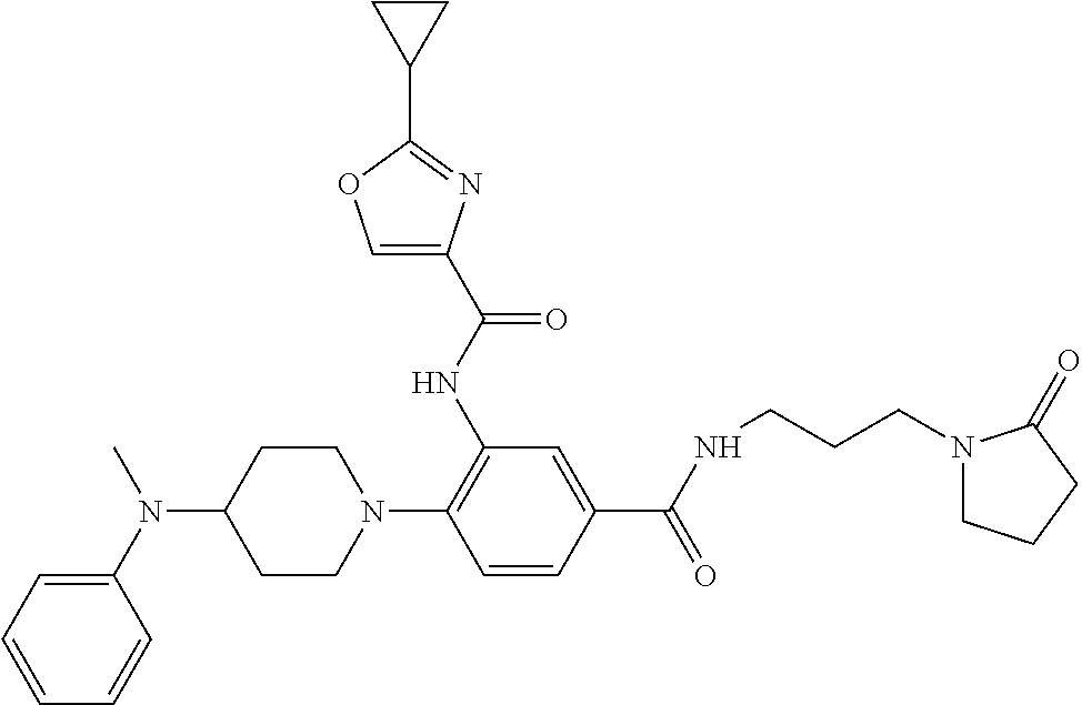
CN(C1=CC=CC=C1)C1CCN(C2=C(NC(C3=COC(C4CC4)=N3)=O)C=C(C(=O)NCCCN3CCCC3=O)C=C2)CC1
